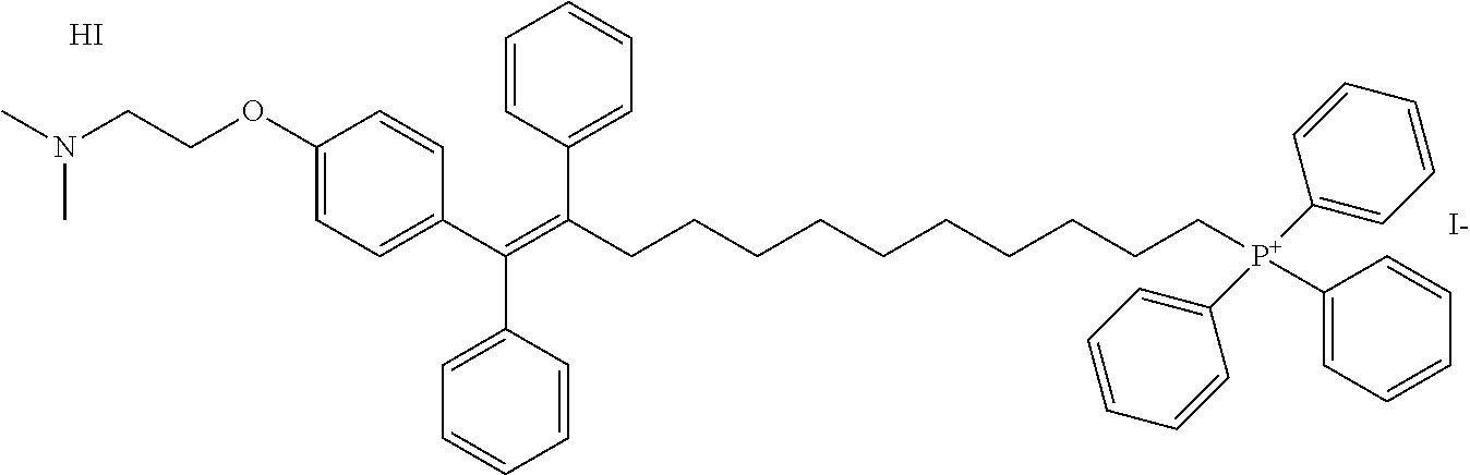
C1(OCCN(C)C)=CC=C(C(C2=CC=CC=C2)=C(C2=CC=CC=C2)CCCCCCCCCC[P+](C2=CC=CC=C2)(C2=CC=CC=C2)C2=CC=CC=C2)C=C1.[I-].I
